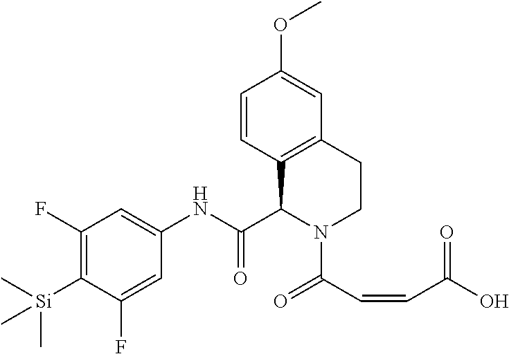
C1(F)=C([Si](C)(C)C)C(F)=CC(NC(=O)C2C3=C(C=C(OC)C=C3)CCN2C(C=CC(=O)O)=O)=C1
